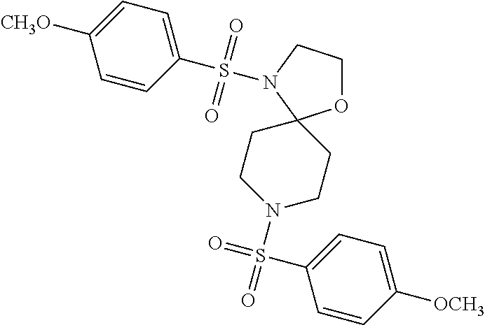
O1CCN(S(C2=CC=C([CH3O])C=C2)(=O)=O)C12CCN(S(=O)(C1=CC=C([OCH3])C=C1)=O)CC2
